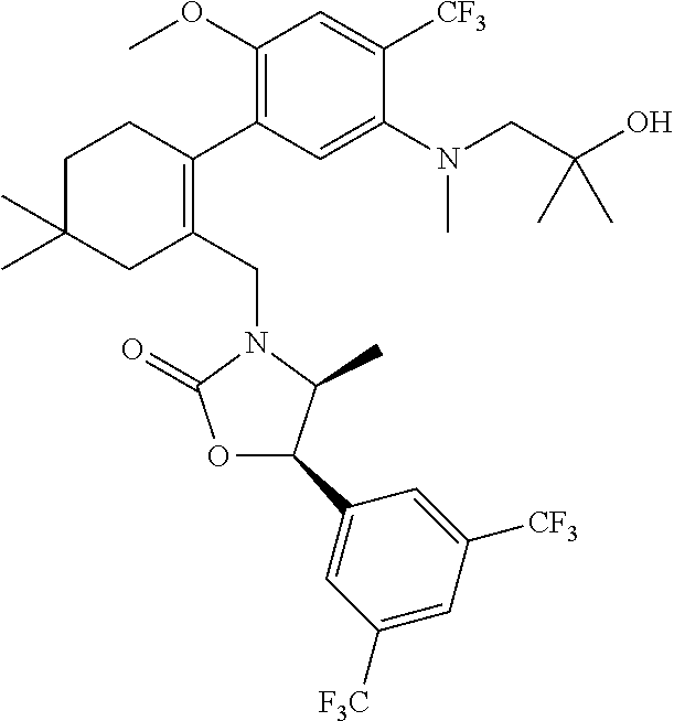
C1C(C)(C)CC(CN2C(=O)OC(C3=CC([F3C])=CC([CF3])=C3)C2C)=C(C2=C(OC)C=C([CF3])C(N(CC(O)(C)C)C)=C2)C1
